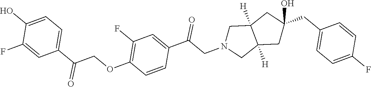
C1(CC2=CC=C(F)C=C2)(O)CC2([H])C([H])(CN(CC(C3=CC(F)=C(OCC(C4=CC=C(O)C(F)=C4)=O)C=C3)=O)C2)C1
